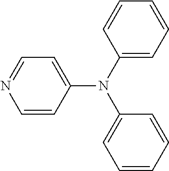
C1=CC(N(C2=CC=CC=C2)C2=CC=CC=C2)=CC=N1
